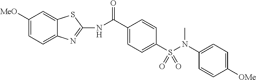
C1([MeO])=CC=C2C(=C1)SC(NC(C1=CC=C(S(N(C)C3=CC=C([OMe])C=C3)(=O)=O)C=C1)=O)=N2
